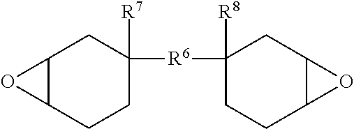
C12C(CCC([R6]C3([R8])CCC4C(C3)O4)([R7])C1)O2
